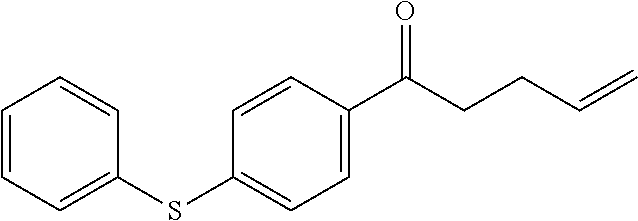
C1=CC=C(SC2=CC=C(C(CCC=C)=O)C=C2)C=C1
